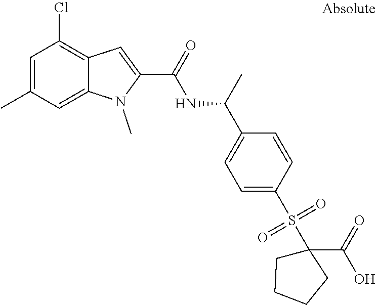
C1=C(C)C=C2C(=C1Cl)C=C(C(=O)NC(C1=CC=C(S(C3(C(O)=O)CCCC3)(=O)=O)C=C1)C)N2C
